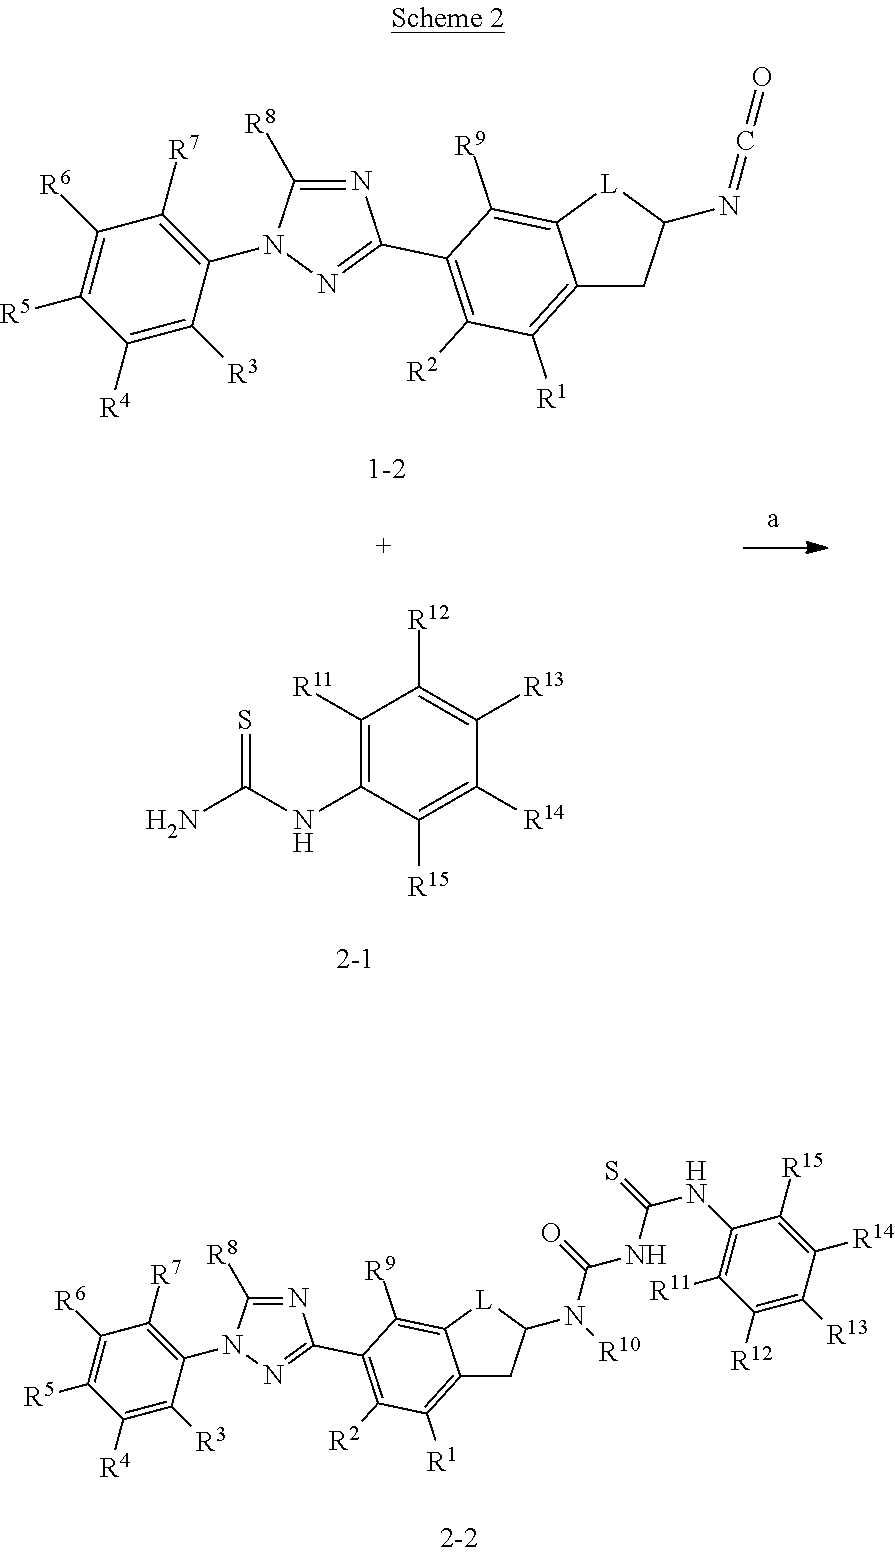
N1=C([R8])N(C2=C([R7])C([R6])=C([R5])C([R4])=C2[R3])N=C1C1=C([R2])C([R1])=C2CC(N(C(NC(NC3=C([R11])C([R12])=C([R13])C([R14])=C3[R15])=S)=O)[R10])[L]C2=C1[R9].N1=C([R8])N(C2=C([R7])C([R6])=C([R5])C([R4])=C2[R3])N=C1C1=C([R2])C([R1])=C2CC(N=C=O)[L]C2=C1[R9].C1([R11])=C(NC(N)=S)C([R15])=C([R14])C([R13])=C1[R12]
